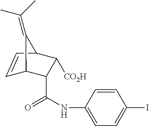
C1=CC2C([CO2H])C(C(=O)NC3=CC=C(I)C=C3)C1C2=C(C)C
